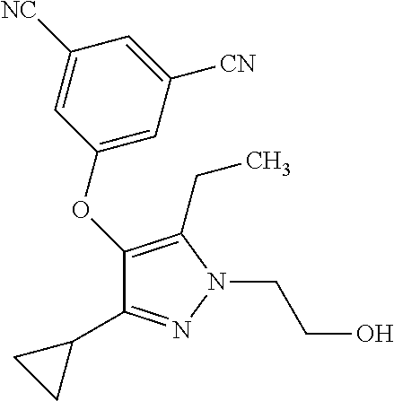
N1=C(C2CC2)C(OC2=CC([CN])=CC([NC])=C2)=C(CC)N1CCO
